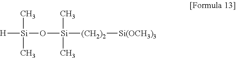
[H][Si](O[Si]([(CH2)2][Si(OCH3)3])(C)C)(C)C
